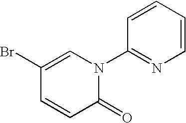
C1(Br)=CN(C2=NC=CC=C2)C(=O)C=C1
